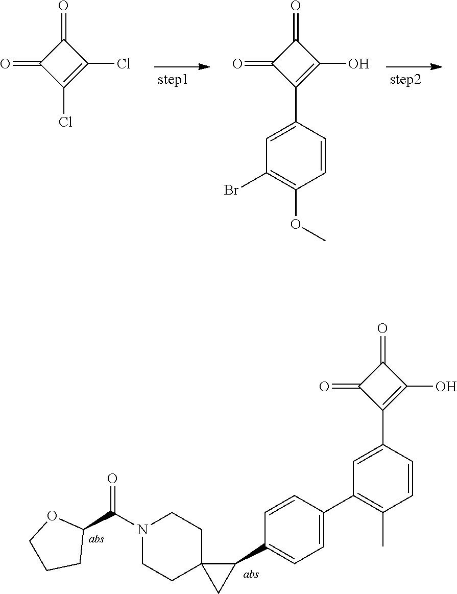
O=C1C(Cl)=C(Cl)C1=O.O=C1C(C2=CC(Br)=C(OC)C=C2)=C(O)C1=O.C1=C(C2=C(O)C(=O)C2=O)C=CC(C)=C1C1=CC=C(C2C3(C2)CCN(C(C2OCCC2)=O)CC3)C=C1
